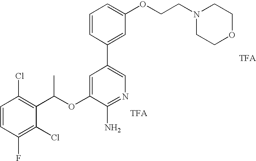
C1=CC(Cl)=C(C(OC2=CC(C3=CC(OCCN4CCOCC4)=CC=C3)=CN=C2N)C)C(Cl)=C1F
